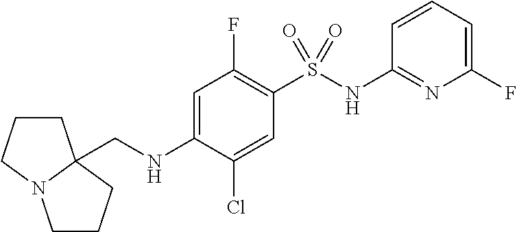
C1(NS(C2=C(F)C=C(NCC34CCCN3CCC4)C(Cl)=C2)(=O)=O)=NC(F)=CC=C1
